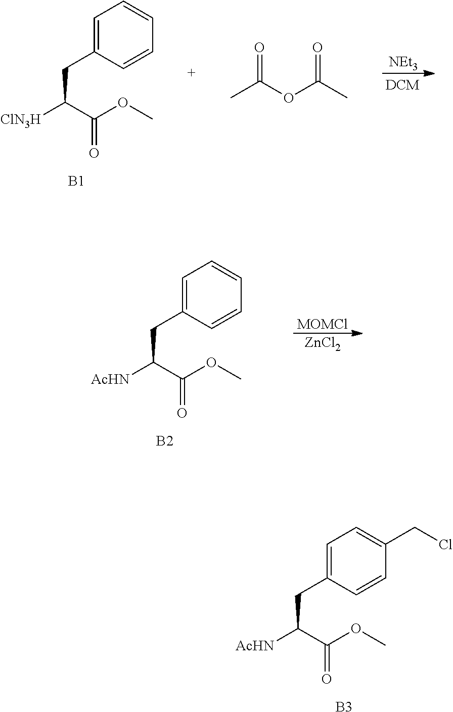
C1=C(CC([ClN3H])C(OC)=O)C=CC=C1.[B1].[NEt3].CC(OC(C)=O)=O.C1=C(CC([AcHN])C(OC)=O)C=CC=C1.[B2].[MOMCl].[ZnCl2].C1=C(CC([AcHN])C(OC)=O)C=CC(CCl)=C1.[B3]
